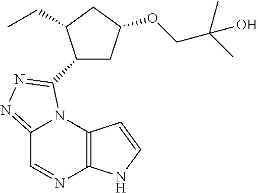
C12=NN=C(C3CC(OCC(C)(C)O)CC3CC)N1C1=C(N=C2)NC=C1
